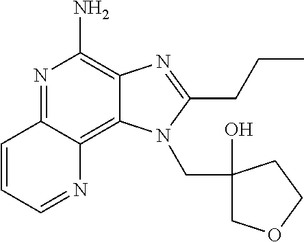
C1=CC2=NC(N)=C3C(=C2N=C1)N(CC1(O)COCC1)C(CCC)=N3
